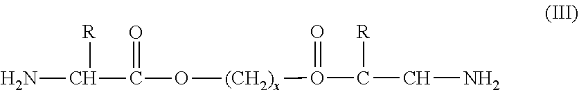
NC([R])C(=O)O[(CH2)x]O(=O)C([R])CN
